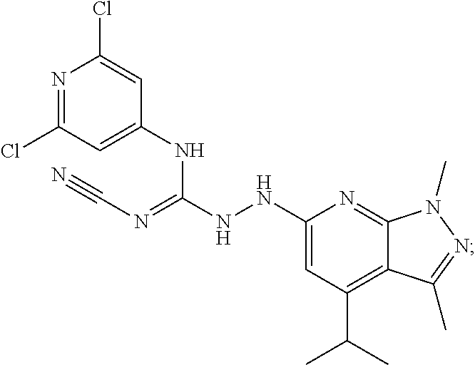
N1=C(Cl)C=C(NC(NNC2=CC(C(C)C)=C3C(=N2)N(C)N=C3C)=NC#N)C=C1Cl
